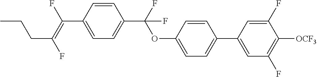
C1=CC(C(=C(F)CCC)F)=CC=C1C(OC1=CC=C(C2=CC(F)=C([OCF3])C(F)=C2)C=C1)(F)F
